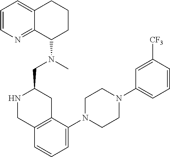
C1=CN=C2C(=C1)CCCC2N(C)CC1NCC2=C(C1)C(N1CCN(C3=CC=CC([CF3])=C3)CC1)=CC=C2
